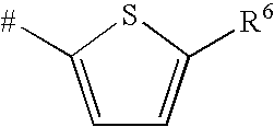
C1=C([#])SC([R6])=C1
